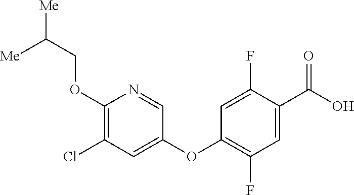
[Me]C(COC1=C(Cl)C=C(OC2=C(F)C=C(C(O)=O)C(F)=C2)C=N1)[Me]
